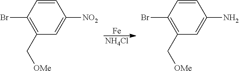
C1=CC(Br)=C(C[OMe])C=C1[NO2].[Fe].[NH4Cl].C1=CC(Br)=C(C[OMe])C=C1N
